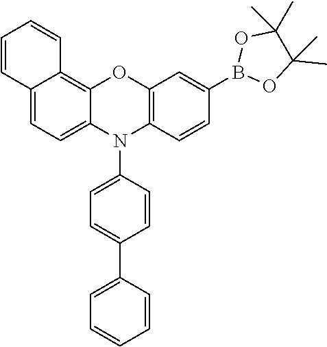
C1=C2C(=C3C(=C1)C=CC=C3)OC1=C(N2C2=CC=C(C3=CC=CC=C3)C=C2)C=CC(B2OC(C)(C)C(C)(C)O2)=C1
